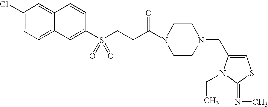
C1(Cl)=CC=C2C(=C1)C=CC(S(CCC(N1CCN(CC3=CSC(=NC)N3CC)CC1)=O)(=O)=O)=C2
